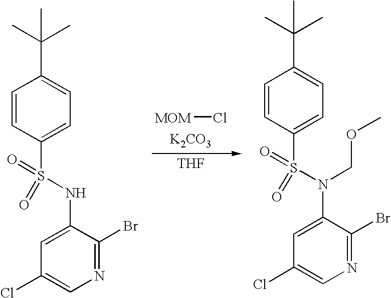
[MOM]Cl.[K2CO3].C1=CC(S(NC2=CC(Cl)=CN=C2Br)(=O)=O)=CC=C1C(C)(C)C.[THF].C1=CC(S(N(C2=CC(Cl)=CN=C2Br)COC)(=O)=O)=CC=C1C(C)(C)C
